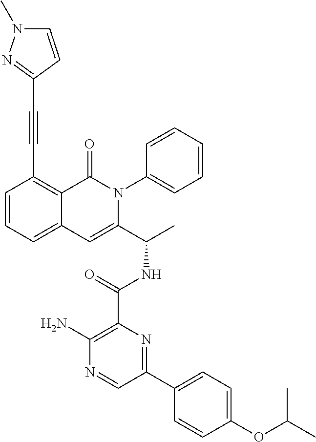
C1(C(NC(C2=CC3=CC=CC(C#CC4=NN(C)C=C4)=C3C(=O)N2C2=CC=CC=C2)C)=O)=C(N)N=CC(C2=CC=C(OC(C)C)C=C2)=N1
